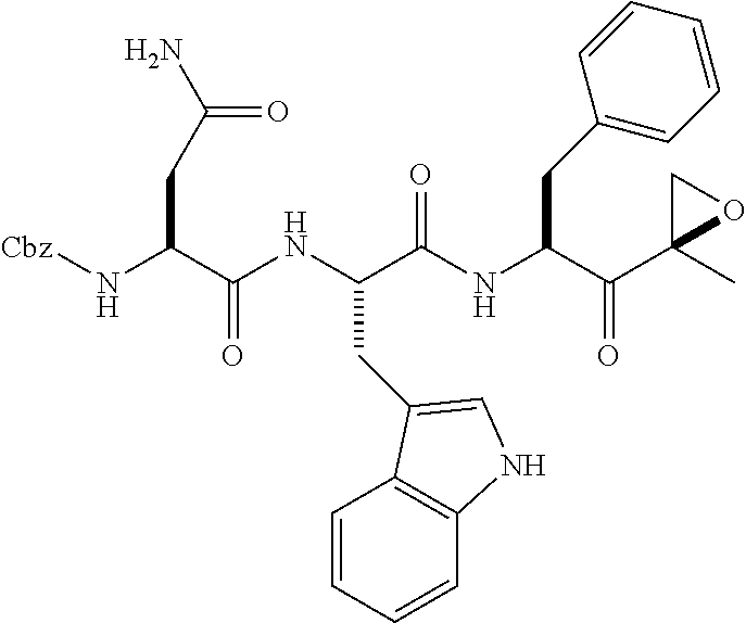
[Cbz]NC(C(NC(C(NC(C(C1(C)OC1)=O)CC1=CC=CC=C1)=O)CC1=CNC2=C1C=CC=C2)=O)CC(N)=O
